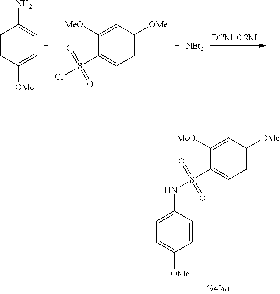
C1=CC([OMe])=CC=C1N.C1([OMe])=CC=C(S(Cl)(=O)=O)C([MeO])=C1.[NEt3].C1([OMe])=CC=C(S(=O)(=O)NC2=CC=C([OMe])C=C2)C([MeO])=C1
